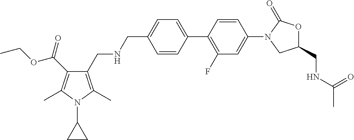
C(C1=CC=C(C2=C(F)C=C(N3CC(CNC(C)=O)OC3=O)C=C2)C=C1)NCC1=C(C)N(C2CC2)C(C)=C1C(=O)OCC
